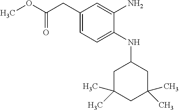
C1(CC(OC)=O)=CC=C(NC2CC(C)(C)CC(C)(C)C2)C(N)=C1
